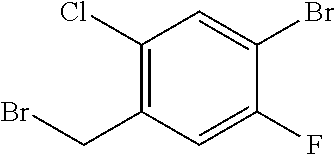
C1(Cl)=C(CBr)C=C(F)C(Br)=C1
